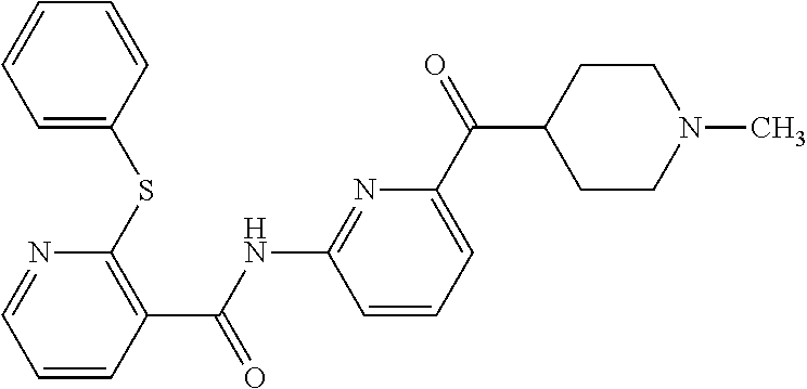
C1(C(NC2=NC(C(C3CCN(C)CC3)=O)=CC=C2)=O)=C(SC2=CC=CC=C2)N=CC=C1
